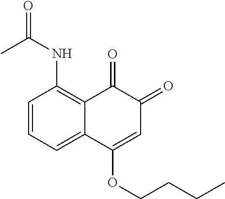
C1=CC=C2C(=C1NC(=O)C)C(=O)C(=O)C=C2OCCCC
